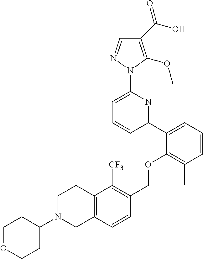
C1(C(O)=O)=C(OC)N(C2=CC=CC(C3=CC=CC(C)=C3OCC3=C([CF3])C4=C(C=C3)CN(C3CCOCC3)CC4)=N2)N=C1
